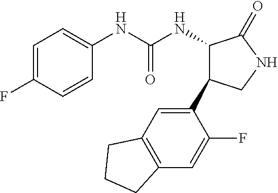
C1=CC(F)=CC=C1NC(NC1C(C2=CC3=C(C=C2F)CCC3)CNC1=O)=O
